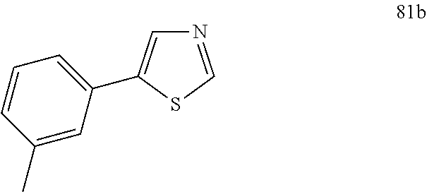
N1=CSC(C2=CC=CC(C)=C2)=C1
